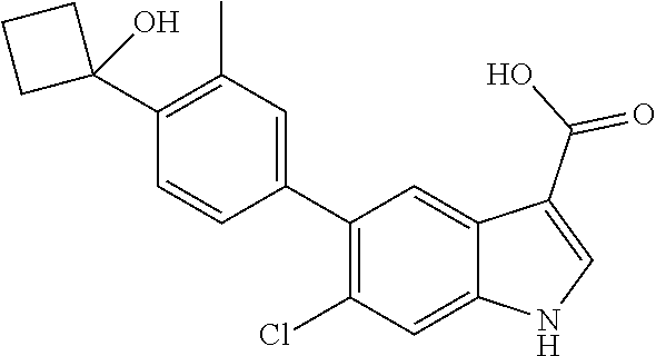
C1(C2=CC(C)=C(C3(O)CCC3)C=C2)=C(Cl)C=C2C(=C1)C(C(O)=O)=CN2
